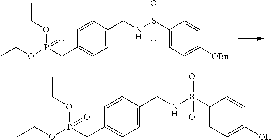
C1(S(NCC2=CC=C(CP(OCC)(OCC)=O)C=C2)(=O)=O)=CC=C([OBn])C=C1.C1(S(NCC2=CC=C(CP(OCC)(OCC)=O)C=C2)(=O)=O)=CC=C(O)C=C1
